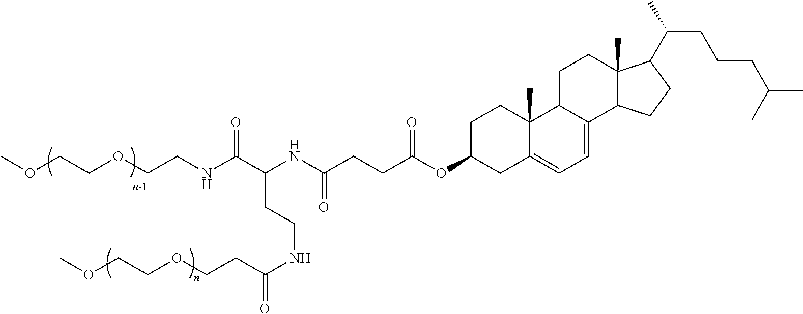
C(NC(CCC(OC1CC2=CC=C3C(C2(C)CC1)CCC1(C)C3CCC1C(C)CCCC(C)C)=O)=O)(C(NCCOCCOC)=O)CCNC(CCOCCOC)=O
